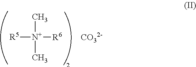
[R5][N+]([R6])(C)C.[CO32-]
